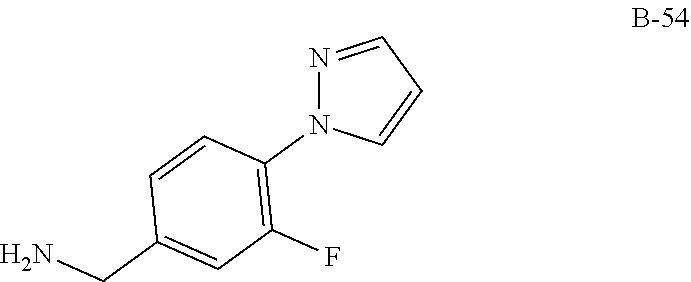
N1=CC=CN1C1=C(F)C=C(CN)C=C1
